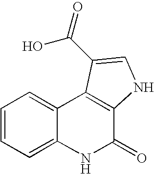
C1=CC=C2C(=C1)C1=C(C(=O)N2)NC=C1C(=O)O
